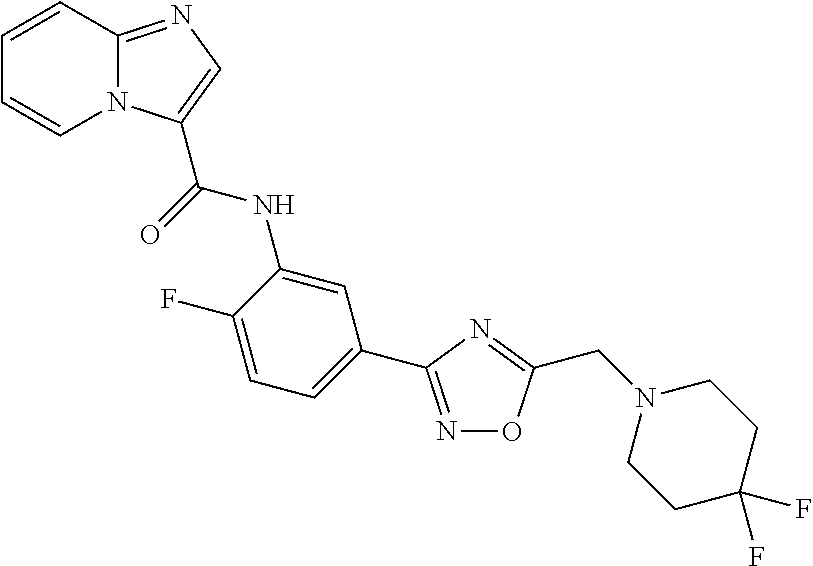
C1=CC2=NC=C(C(=O)NC3=CC(C4=NOC(CN5CCC(F)(F)CC5)=N4)=CC=C3F)N2C=C1
